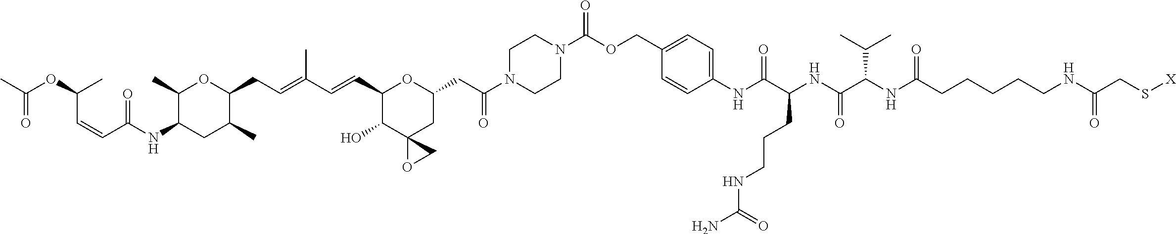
C1(C)C(NC(C=CC(OC(C)=O)C)=O)CC(C)C(CC=C(C=CC2C(O)C3(CC(CC(N4CCN(C(OCC5=CC=C(NC(C(NC(C(NC(CCCCCNC(CS[X])=O)=O)C(C)C)=O)CCCNC(=O)N)=O)C=C5)=O)CC4)=O)O2)OC3)C)O1
